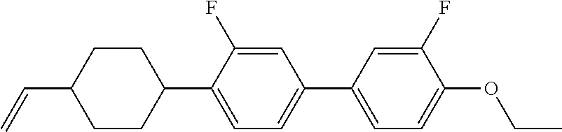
C1CC(C=C)CCC1C1=CC=C(C2=CC=C(OCC)C(F)=C2)C=C1F
